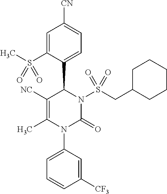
C1=C(S(C)(=O)=O)C(C2N(S(CC3CCCCC3)(=O)=O)C(=O)N(C3=CC=CC([CF3])=C3)C(C)=C2[NC])=CC=C1[CN]
